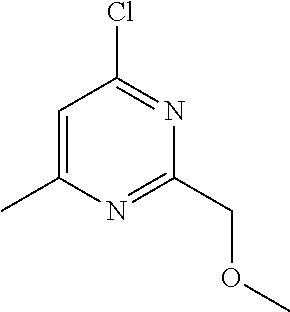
C1=C(C)N=C(COC)N=C1Cl
